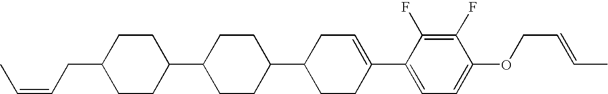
C1(F)=C(F)C(C2=CCC(C3CCC(C4CCC(CC=CC)CC4)CC3)CC2)=CC=C1OCC=CC
